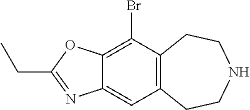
C12=C(CCNCC1)C=C1C(=C2Br)OC(CC)=N1
